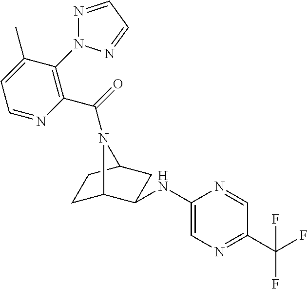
C1C2N(C(=O)C3=C(N4N=CC=N4)C(C)=CC=N3)C(CC2NC2=CN=C(C(F)(F)F)C=N2)C1
